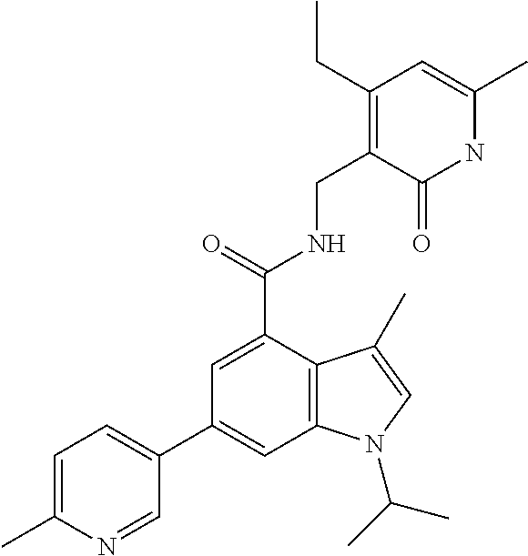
N1C(C)=CC(CC)=C(CNC(C2=CC(C3=CC=C(C)N=C3)=CC3=C2C(C)=CN3C(C)C)=O)C1=O
